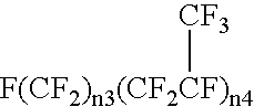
[F(CF2)n3(CF2CF)n4][CF3]
